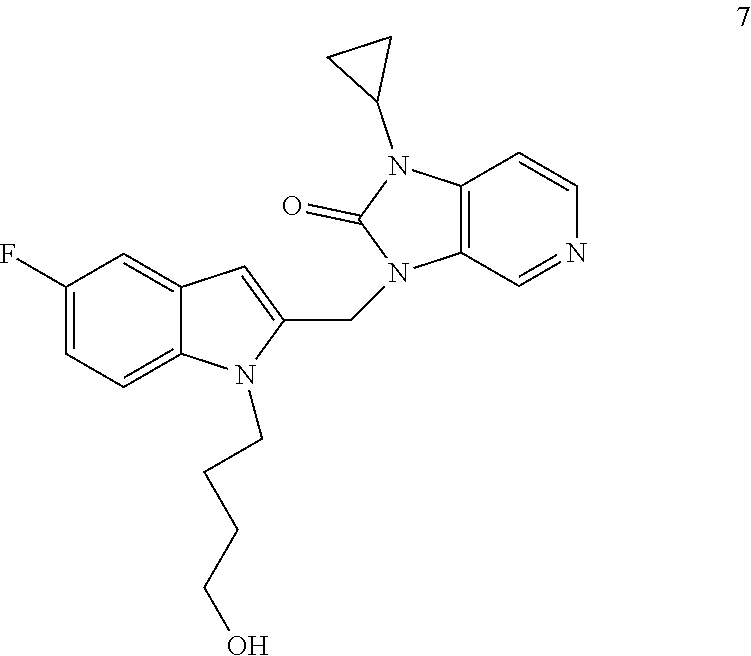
C1(F)=CC=C2C(=C1)C=C(CN1C3=C(N(C4CC4)C1=O)C=CN=C3)N2CCCCO
